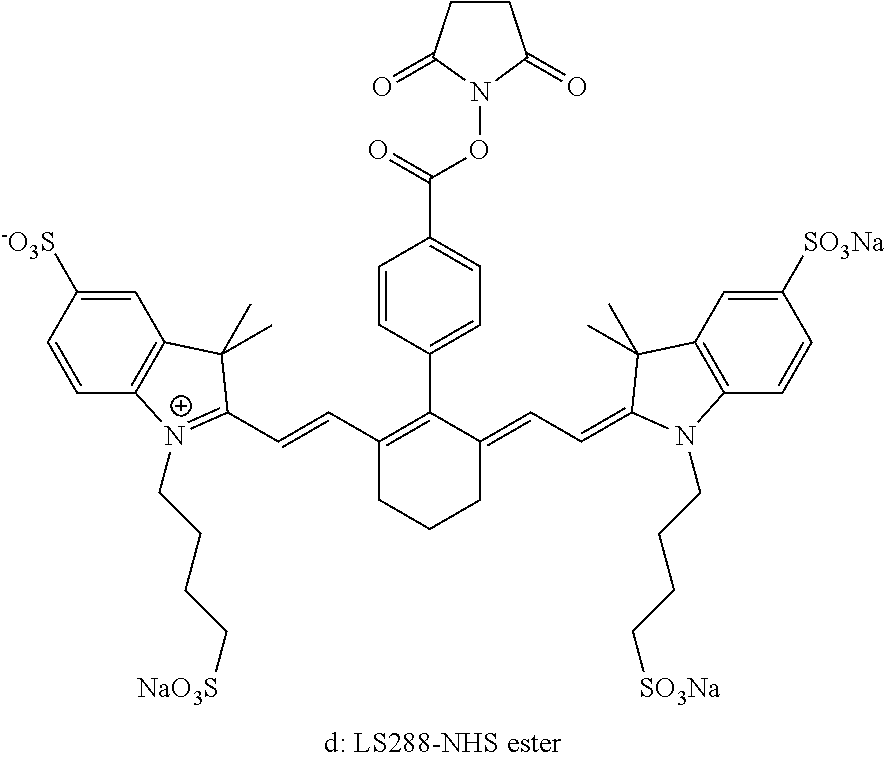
C1=C([-O3S])C=CC2=C1C(C)(C)C(C=CC1=C(C3=CC=C(C(=O)ON4C(=O)CCC4=O)C=C3)C(=CC=C3C(C)(C)C4=C(C=CC([SO3Na])=C4)N3CCCC[SO3Na])CCC1)=[N+]2CCCC[NaO3S]
